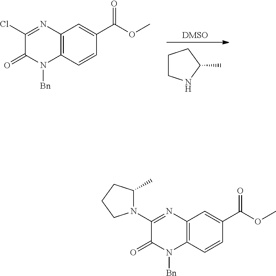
[DMSO].C1CCC(C)N1.C12=C(C=CC(C(OC)=O)=C1)N([Bn])C(=O)C(Cl)=N2.C12=C(C=CC(C(OC)=O)=C1)N([Bn])C(=O)C(N1C(C)CCC1)=N2
